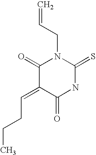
C=CCN1C(=O)C(=CCCC)C(=O)NC1=S
